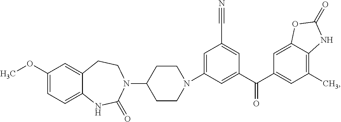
C1=C(N2CCC(N3C(=O)NC4=CC=C(OC)C=C4CC3)CC2)C=C(C(C2=CC(C)=C3C(=C2)OC(=O)N3)=O)C=C1C#N
